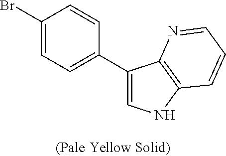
BrC1=CC=C(C2=CNC3=C2N=CC=C3)C=C1
